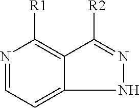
N1N=C([R2])C2=C([R1])N=CC=C12
